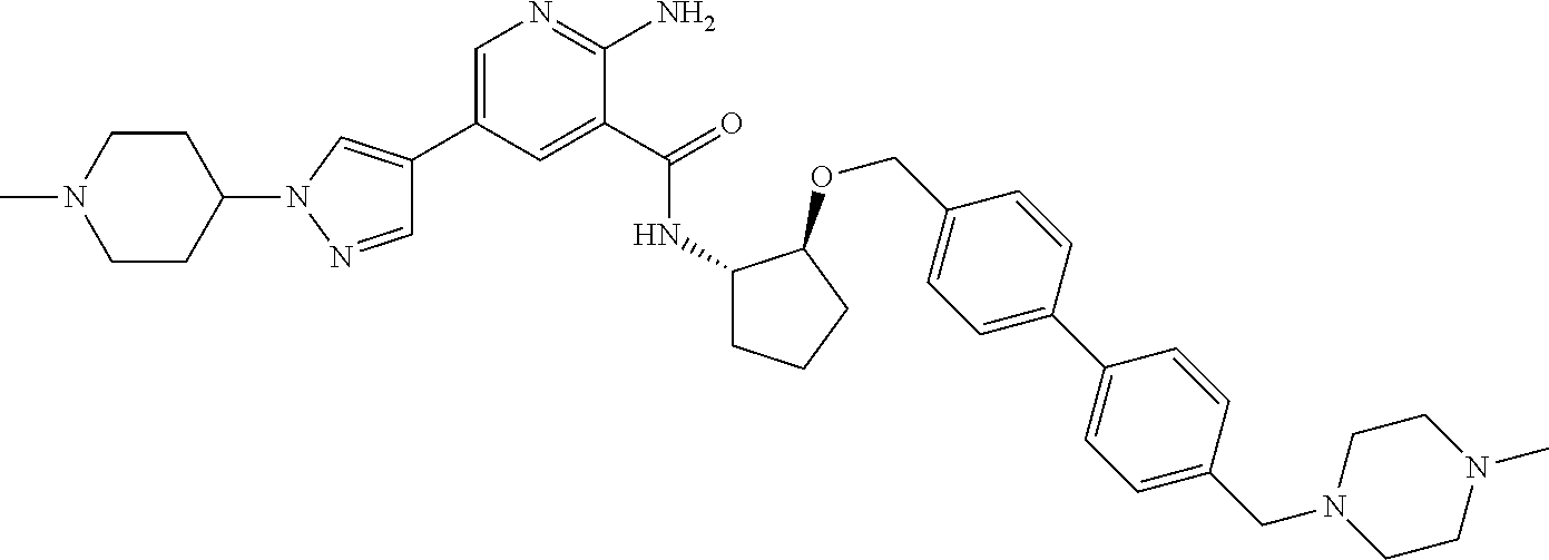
C1=NN(C2CCN(C)CC2)C=C1C1=CN=C(N)C(C(=O)NC2CCCC2OCC2=CC=C(C3=CC=C(CN4CCN(C)CC4)C=C3)C=C2)=C1
